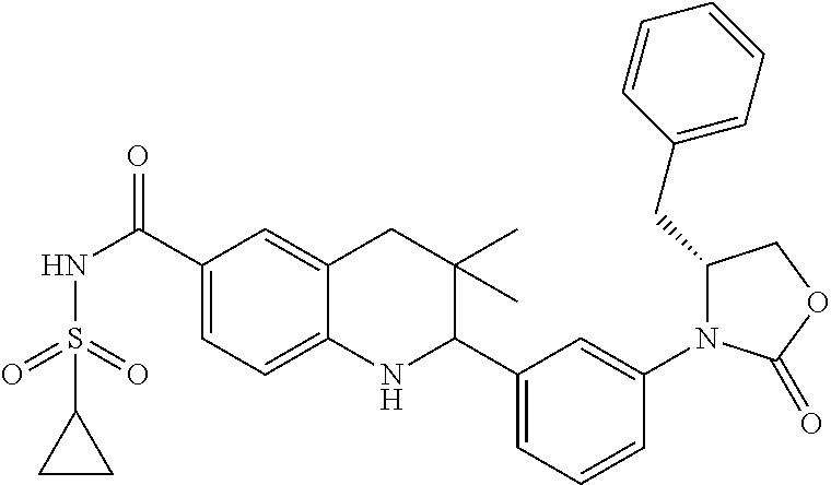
C1(C(NS(=O)(=O)C2CC2)=O)=CC=C2C(=C1)CC(C)(C)C(C1=CC=CC(N3C(CC4=CC=CC=C4)COC3=O)=C1)N2
